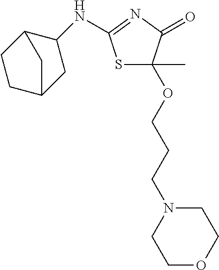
S1C(C)(OCCCN2CCOCC2)C(=O)N=C1NC1CC2CCC1C2
